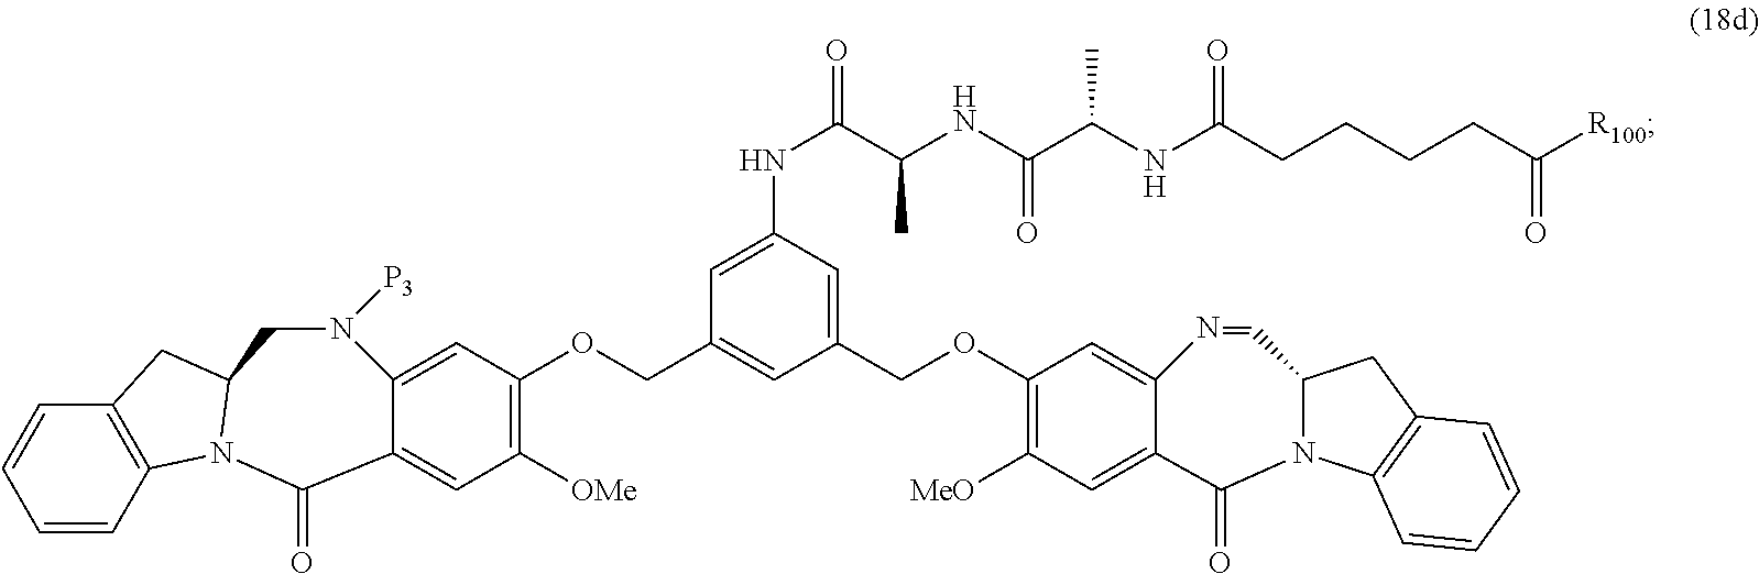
C1=CC2=C(C=C1)CC1N2C(=O)C2=CC([OMe])=C(OCC3=CC(COC4=C([MeO])C=C5C(=C4)N=CC4N(C5=O)C5=C(C4)C=CC=C5)=CC(NC(C(NC(C(NC(CCCCC([R100])=O)=O)C)=O)C)=O)=C3)C=C2N([P3])C1
